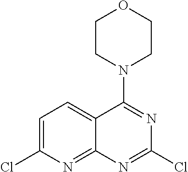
C1CN(C2=NC(Cl)=NC3=NC(Cl)=CC=C23)CCO1
